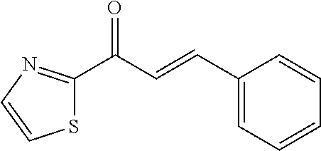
C1(C=CC(C2=NC=CS2)=O)=CC=CC=C1
